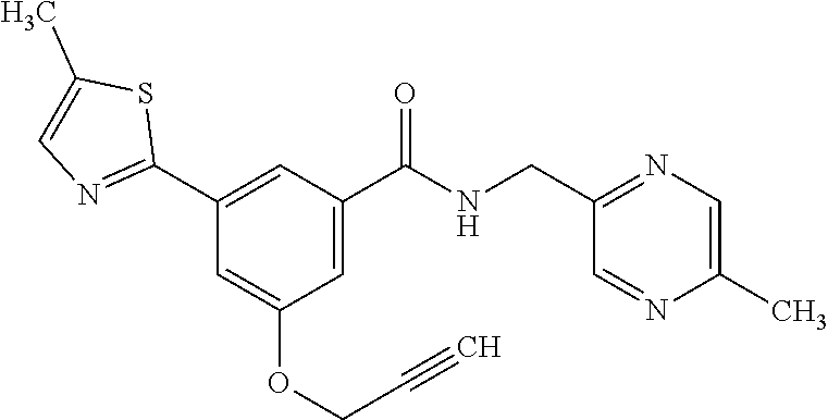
C1(C2=NC=C(C)S2)=CC(C(NCC2=NC=C(C)N=C2)=O)=CC(OCC#C)=C1
